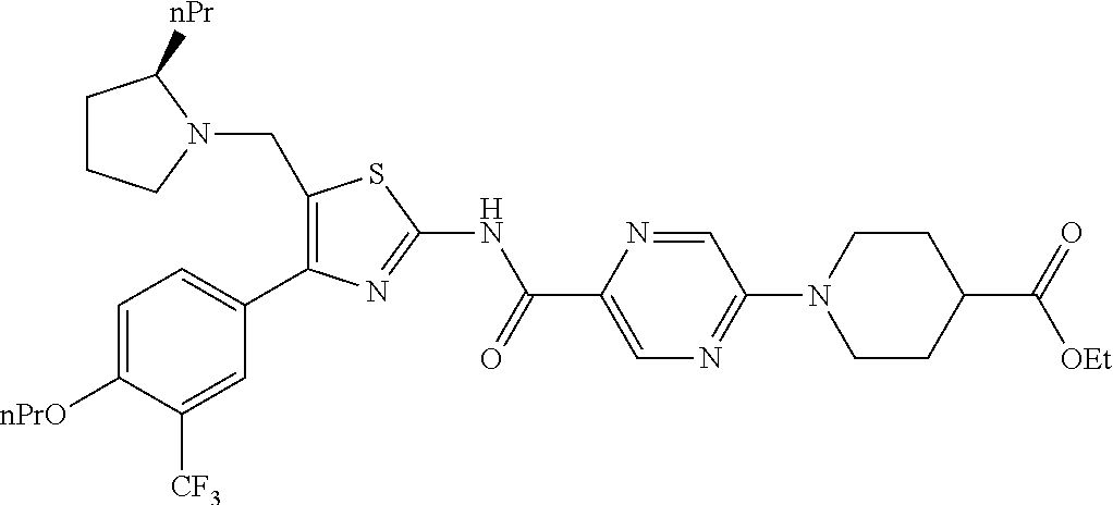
C1=C([nPrO])C([CF3])=CC(C2=C(CN3CCCC3[nPr])SC(NC(C3=CN=C(N4CCC(C(=O)[OEt])CC4)C=N3)=O)=N2)=C1
